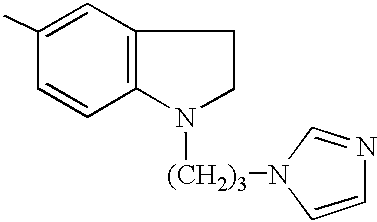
C12=C(C=C(C)C=C1)CCN2[(CH2)3]N1C=CN=C1
